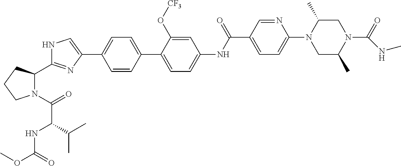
C1=CC(C2=CC=C(NC(C3=CC=C(N4CC(C)N(C(=O)NC)CC4C)N=C3)=O)C=C2O[CF3])=CC=C1C1=CNC(C2N(C(=O)C(NC(OC)=O)C(C)C)CCC2)=N1
